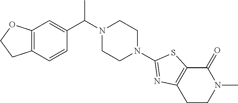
C1(N2CCN(C(C3=CC4=C(C=C3)CCO4)C)CC2)=NC2=C(S1)C(=O)N(C)CC2
